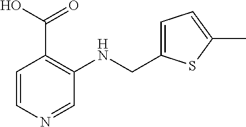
C1=CN=CC(NCC2=CC=C(C)S2)=C1C(O)=O
